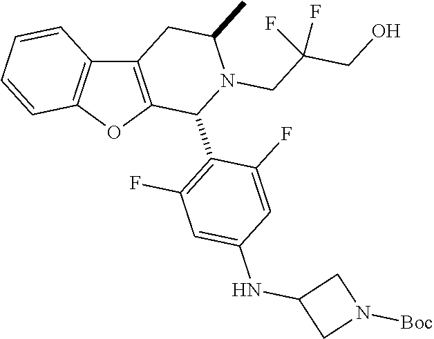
C12=C(OC3=C1C=CC=C3)C(C1=C(F)C=C(NC3CN([Boc])C3)C=C1F)N(CC(CO)(F)F)C(C)C2
